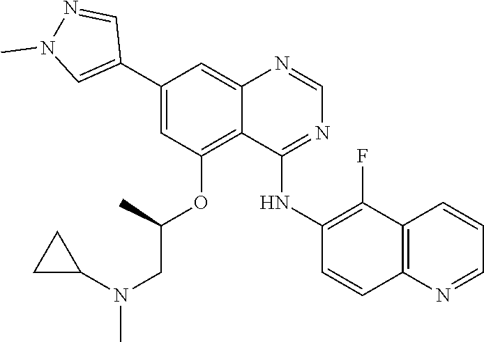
C1=NC2=CC(C3=CN(C)N=C3)=CC(OC(C)CN(C)C3CC3)=C2C(NC2=C(F)C3=C(N=CC=C3)C=C2)=N1
